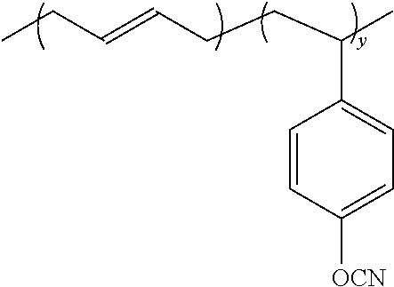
C(CC(C)C1=CC=C([OCN])C=C1)C=CCC
